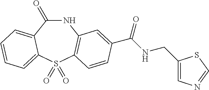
C1(=O)NC2=C(S(=O)(=O)C3=CC=CC=C13)C=CC(C(NCC1=CN=CS1)=O)=C2
